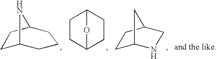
C1C2CCCC(C1)N2.C1CC2CCC1O2.C1C2NCC(C1)C2
